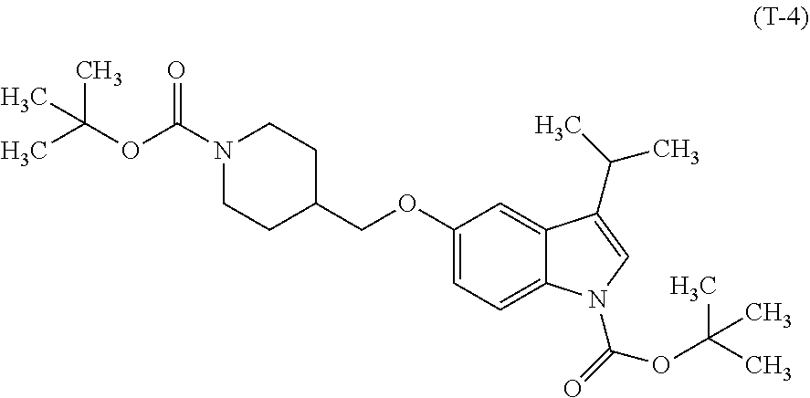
C(OC1=CC=C2C(=C1)C(C(C)C)=CN2C(=O)OC(C)(C)C)C1CCN(C(OC(C)(C)C)=O)CC1
